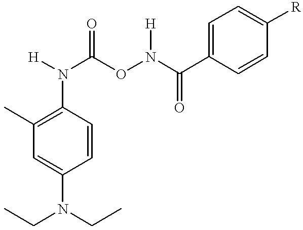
C1(C)=C(N([H])C(ON(C(C2=CC=C([R])C=C2)=O)[H])=O)C=CC(N(CC)CC)=C1
